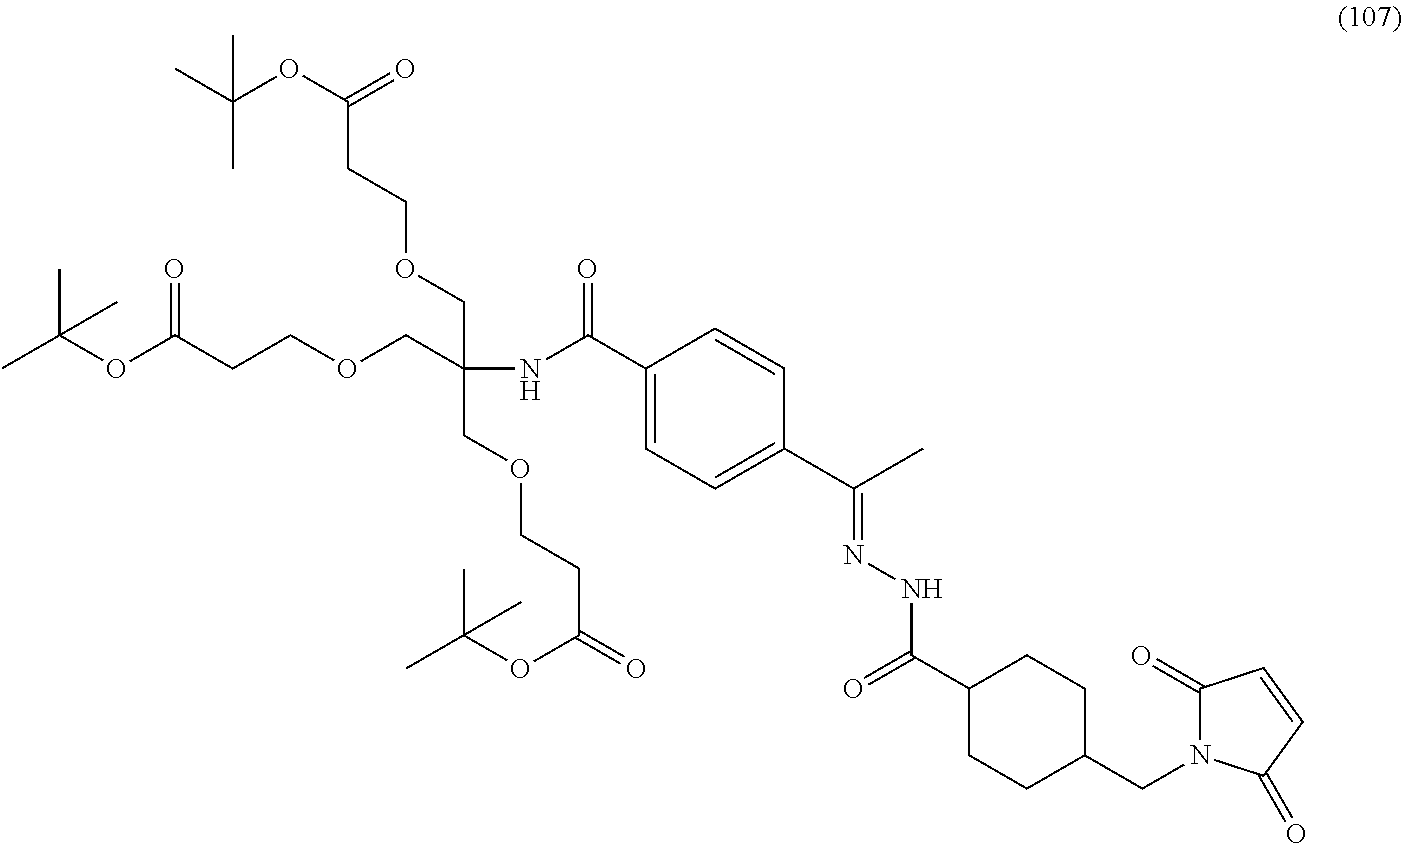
C(CCOCC(COCCC(OC(C)(C)C)=O)(COCCC(=O)OC(C)(C)C)NC(C1=CC=C(C(C)=NNC(=O)C2CCC(CN3C(=O)C=CC3=O)CC2)C=C1)=O)(=O)OC(C)(C)C
